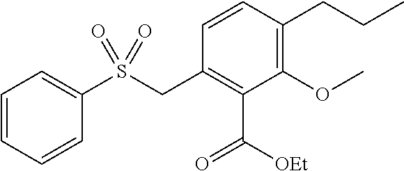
C1=CC=CC(S(CC2=C(C(=O)[OEt])C(OC)=C(CCC)C=C2)(=O)=O)=C1
